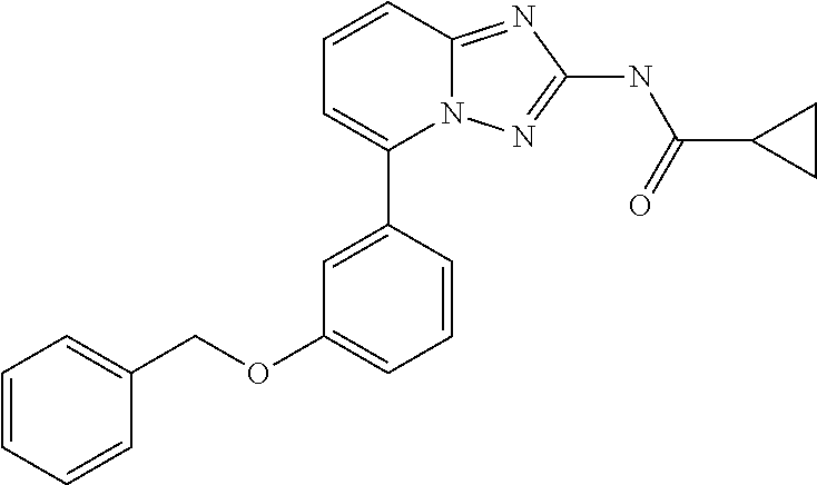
C1=C(OCC2=CC=CC=C2)C=C(C2=CC=CC3=NC(NC(C4CC4)=O)=NN23)C=C1
